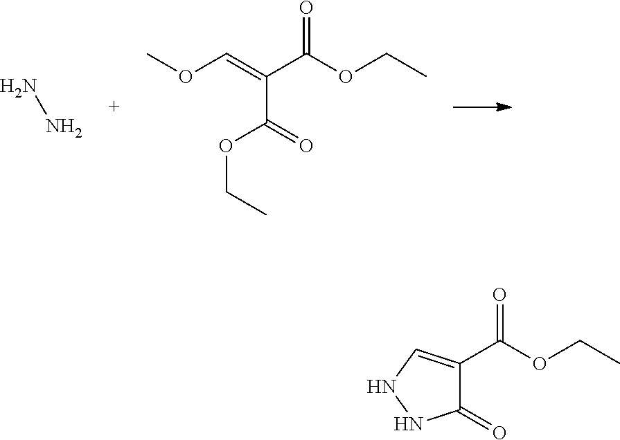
NN.COC=C(C(OCC)=O)C(=O)OCC.C1(C(OCC)=O)=CNNC1=O
